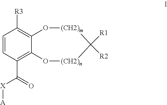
C1=CC(C(=O)[X][A])=C2C(=C1[R3])O[(CH2)m]C([R1])([R2])[(CH2)n]O2
